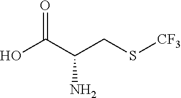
O=C(C(CS[CF3])N)O
